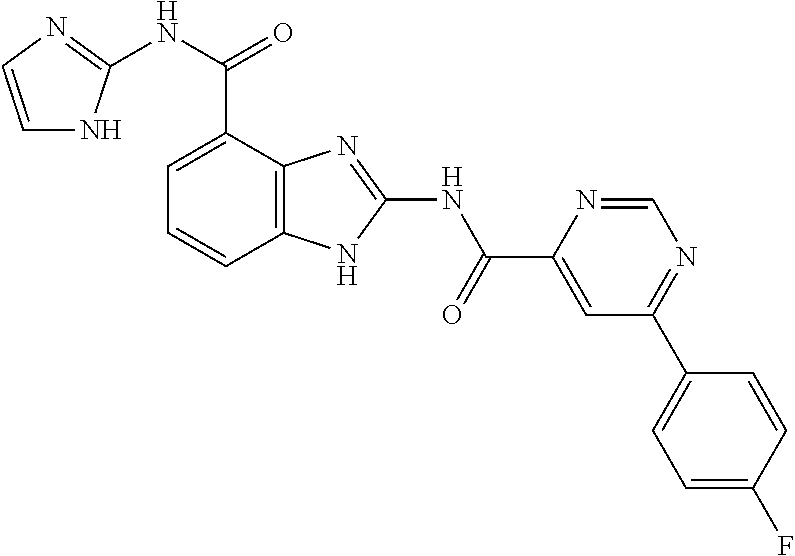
C12=C(C=CC=C1C(NC1=NC=CN1)=O)NC(NC(=O)C1=CC(C3=CC=C(F)C=C3)=NC=N1)=N2
